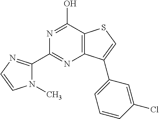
C12=C(C(O)=NC(C3=NC=CN3C)=N1)SC=C2C1=CC=CC(Cl)=C1
